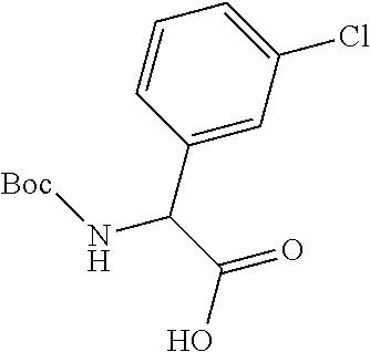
C1=CC(C(C(=O)O)N[Boc])=CC(Cl)=C1
